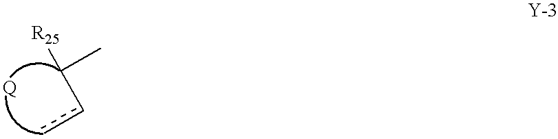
ccC([R25])C.[Q]
